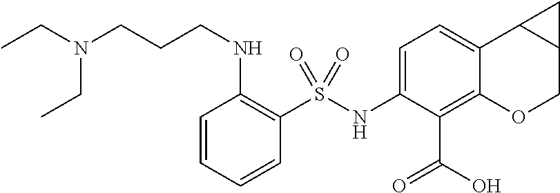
C1(NS(C2=C(NCCCN(CC)CC)C=CC=C2)(=O)=O)=CC=C2C(=C1C(=O)O)OCC1C2C1
